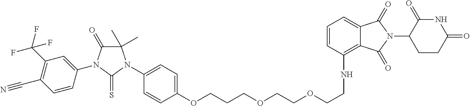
C1=C(OCCCOCCOCCNC2=C3C(=CC=C2)C(=O)N(C2CCC(=O)NC2=O)C3=O)C=CC(N2C(C)(C)C(=O)N(C3=CC(C(F)(F)F)=C(C#N)C=C3)C2=S)=C1
